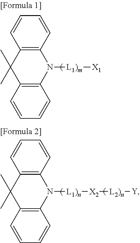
C12=C(C=CC=C1)N([L1)m][X1])C1=C(C2(C)C)C=CC=C1.C12=C(C=CC=C1)N([L1)n][X2][L2)n][Y])C1=C(C2(C)C)C=CC=C1
